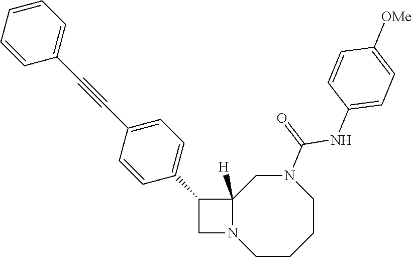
C1CCCN(C(=O)NC2=CC=C([OMe])C=C2)CC2([H])N1CC2C1=CC=C(C#CC2=CC=CC=C2)C=C1
